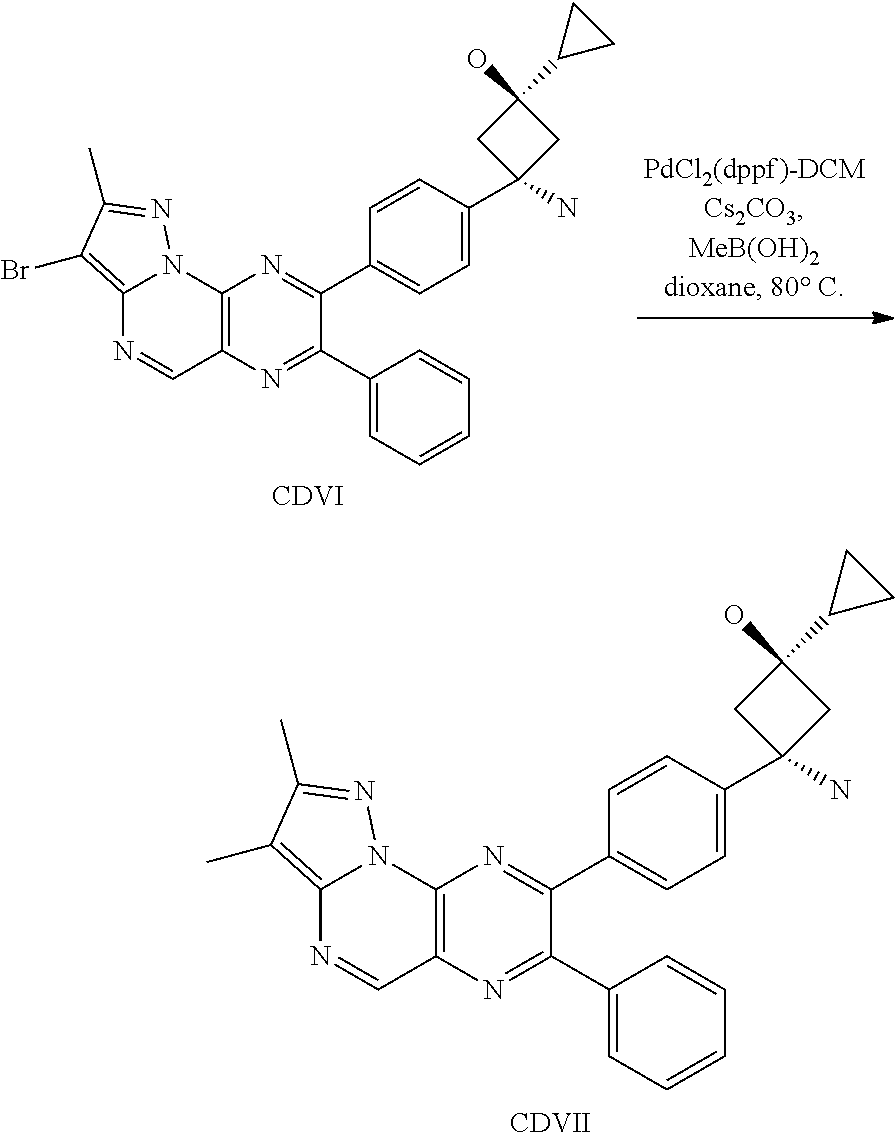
C12=C(Br)C(C)=NN1C1=C(C=N2)N=C(C2=CC=CC=C2)C(C2=CC=C(C3(N)CC(O)(C4CC4)C3)C=C2)=N1.[CDVI].C12=C(C)C(C)=NN1C1=C(C=N2)N=C(C2=CC=CC=C2)C(C2=CC=C(C3(N)CC(O)(C4CC4)C3)C=C2)=N1.[CDVII]
